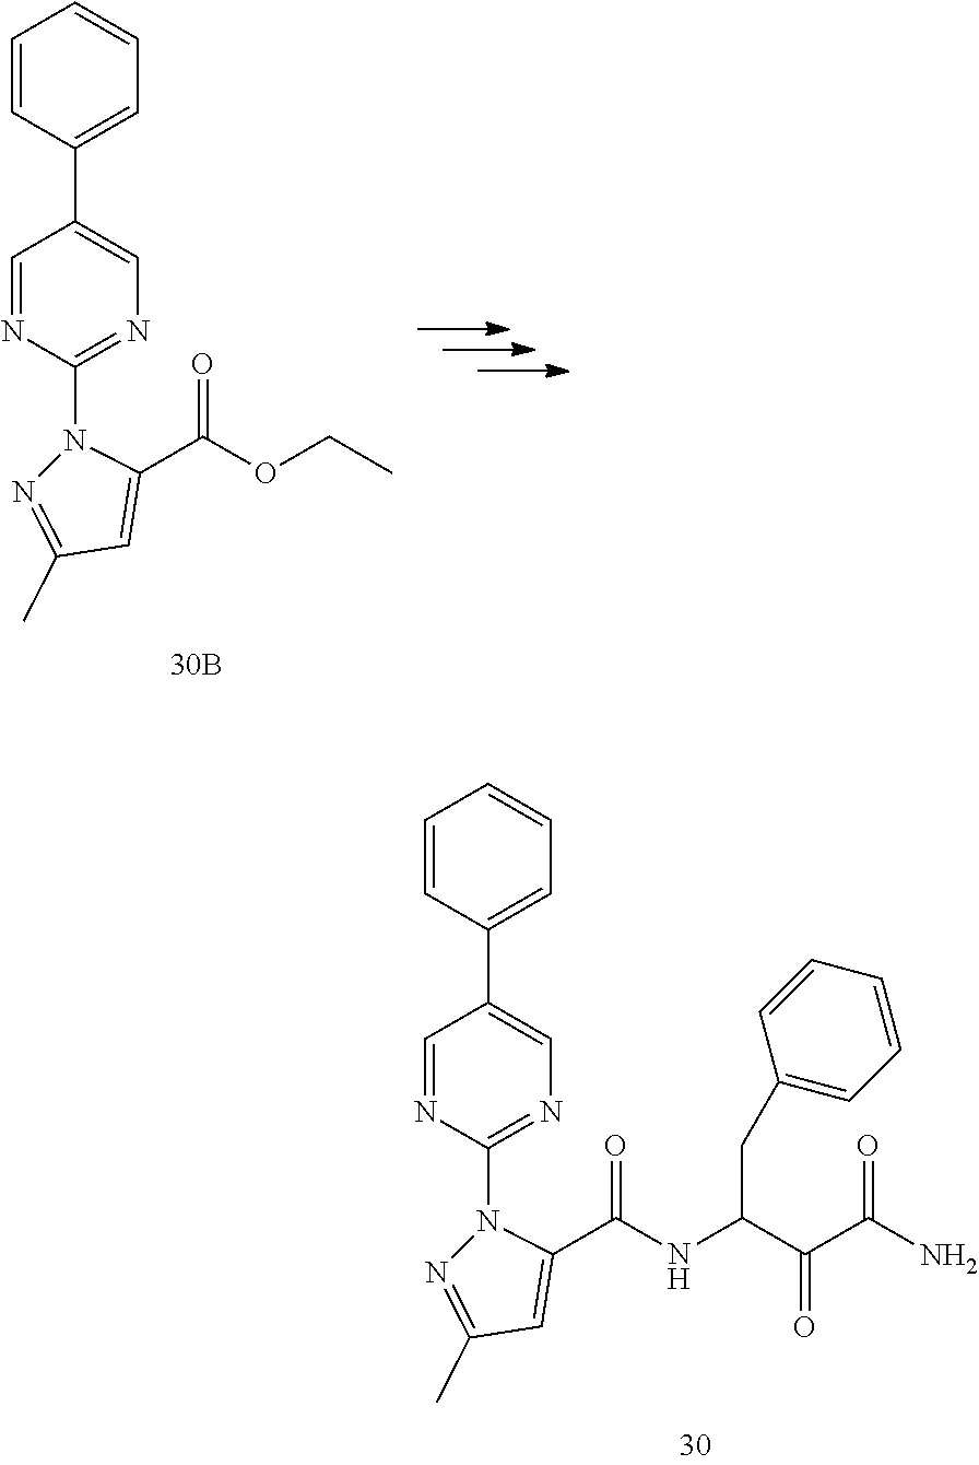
C1=CC(C2=CN=C(N3N=C(C)C=C3C(=O)NC(C(C(=O)N)=O)CC3=CC=CC=C3)N=C2)=CC=C1.C1=CC(C2=CN=C(N3N=C(C)C=C3C(=O)OCC)N=C2)=CC=C1
